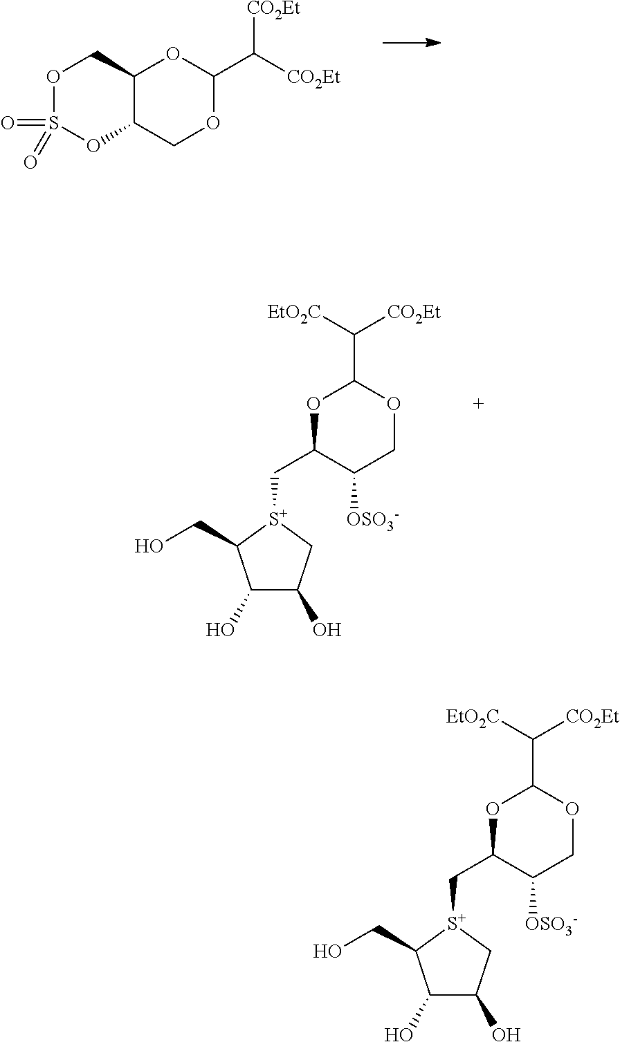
C1(O)C(O)C[S+](CC2OC(C([EtO2C])[CO2Et])OCC2[OSO3-])C1CO.O1S(=O)(=O)OC2C(C1)OC(C([CO2Et])[CO2Et])OC2.C1(O)C(O)C[S+](CC2OC(C([EtO2C])[CO2Et])OCC2[OSO3-])C1CO
